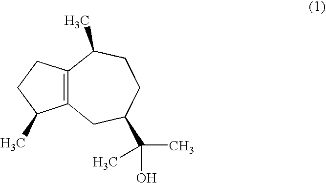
C12=C(CCC1C)C(C)CCC(C(C)(O)C)C2
